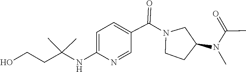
CN(C(=O)C)C1CCN(C(C2=CC=C(NC(CCO)(C)C)N=C2)=O)C1
